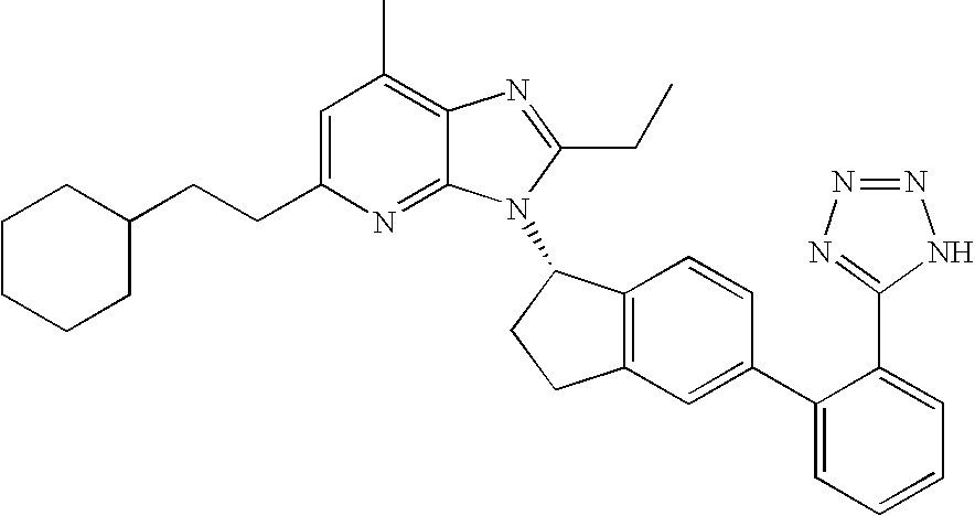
C1=C(CCC2CCCCC2)N=C2C(=C1C)N=C(CC)N2C1C2=C(CC1)C=C(C1=CC=CC=C1C1=NN=NN1)C=C2
